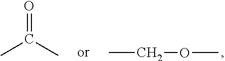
CCOC.O=C(C)C
